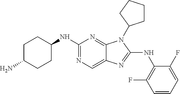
N1=C(NC2CCC(N)CC2)N=C2C(=C1)N=C(NC1=C(F)C=CC=C1F)N2C1CCCC1
